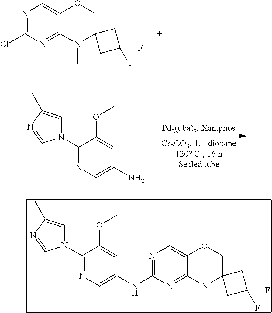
N1=C(Cl)N=C2C(=C1)OCC1(N2C)CC(F)(F)C1.COC1=CC(N)=CN=C1N1C=C(C)N=C1.N1(C2=NC=C(NC3=NC=C4C(=N3)N(C)C3(CO4)CC(F)(F)C3)C=C2OC)C=C(C)N=C1
